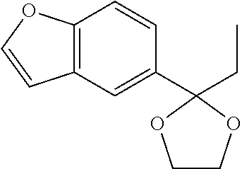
C12=C(C=C(C3(CC)OCCO3)C=C1)C=CO2
